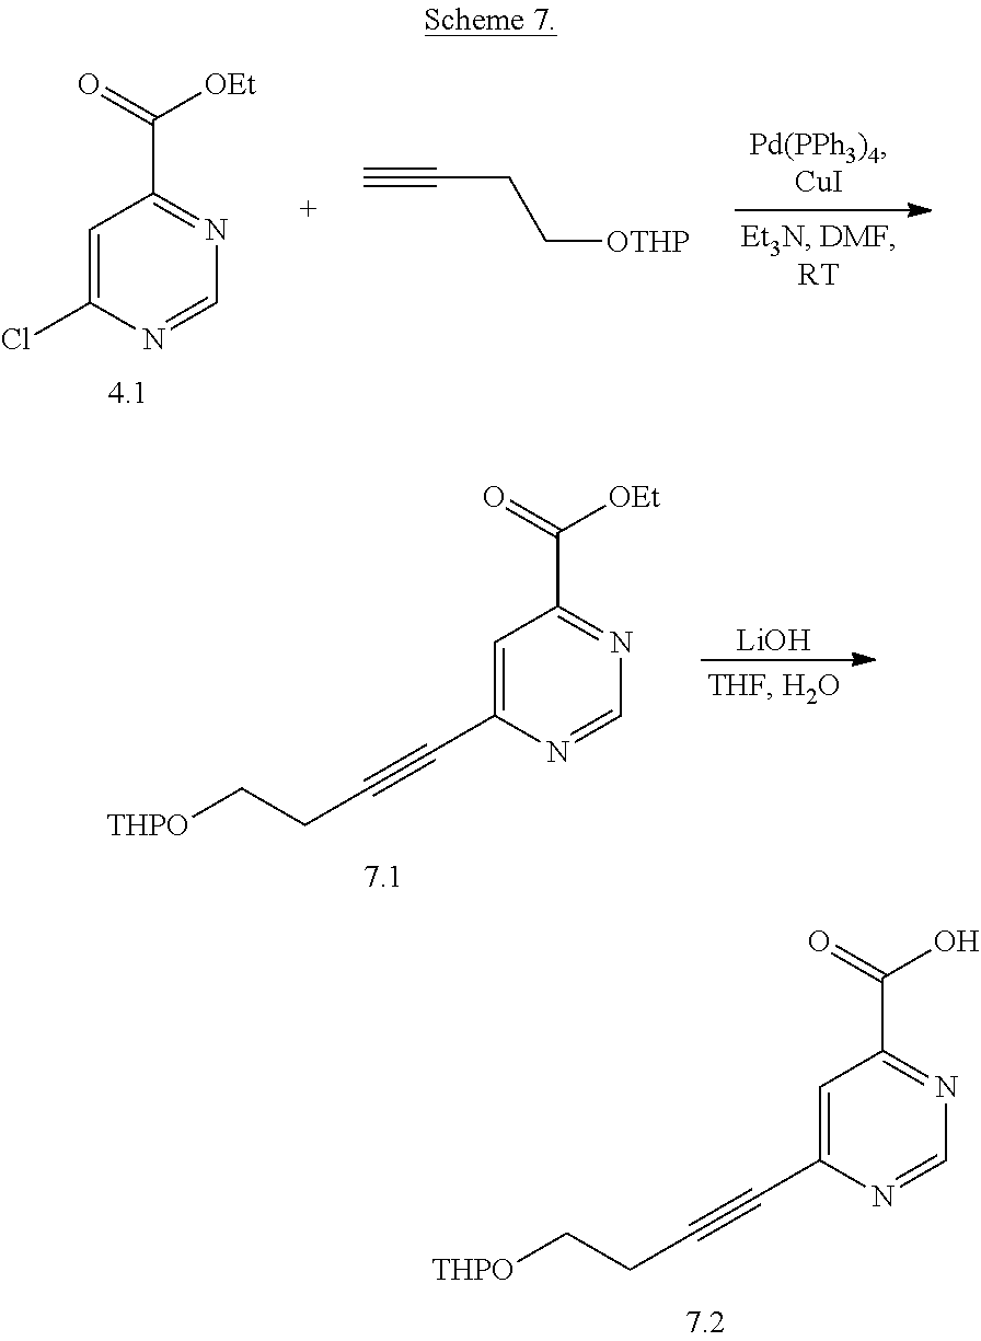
C1=C(Cl)N=CN=C1C(=O)[OEt].C#CCC[OTHP].C1=C(C#CCC[THPO])N=CN=C1C(=O)[OEt].[LiOH].C1=C(C#CCC[THPO])N=CN=C1C(=O)O
